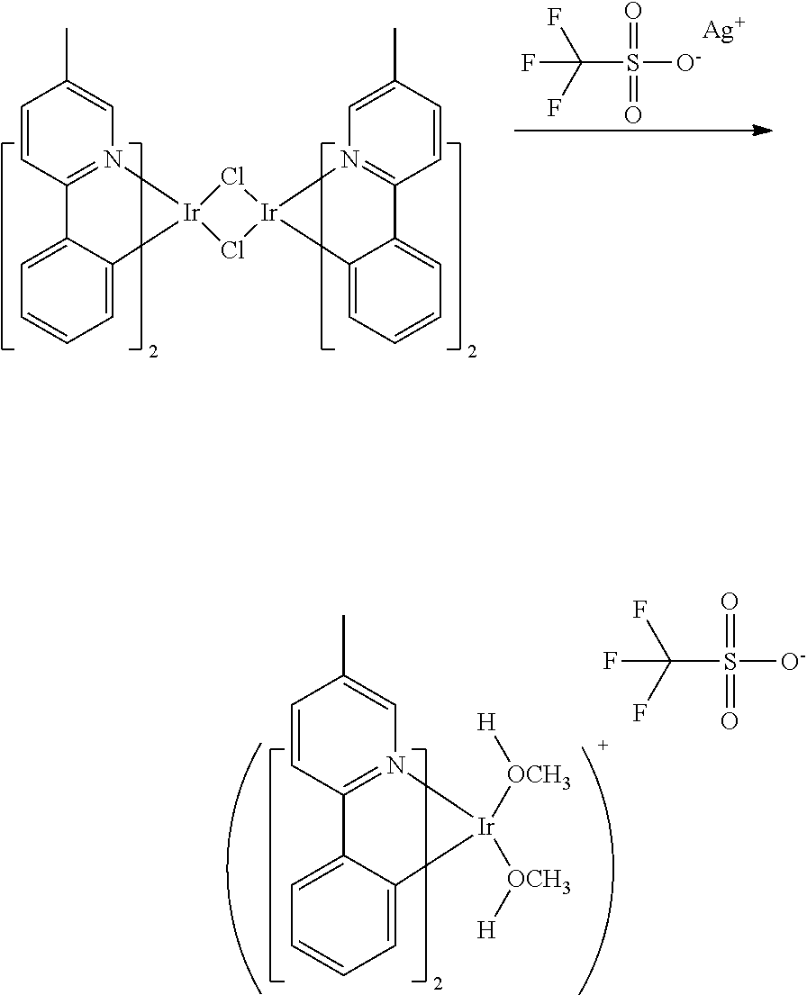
C(S([O-])(=O)=O)(F)(F)F.[Ag].CC1=CN2=C(C=C1)C1=CC=CC=C1[Ir]21Cl[Ir]2(Cl1)N1=C(C=CC(C)=C1)C1=CC=CC=C12.CC1=CN2=C(C=C1)C1=CC=CC=C1[Ir]2([OCH3][H])[OCH3][H].C(S([O-])(=O)=O)(F)(F)F
